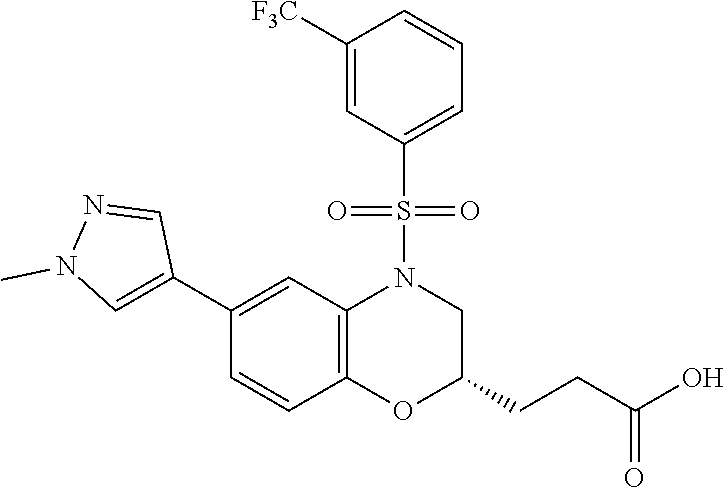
C1(C2=CN(C)N=C2)=CC2=C(C=C1)OC(CCC(O)=O)CN2S(=O)(=O)C1=CC=CC([F3C])=C1
